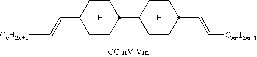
C(C1CCC(C2CCC(C=C[CnH2n+1])CC2)CC1)=C[CmH2m+1].[H].[H]
